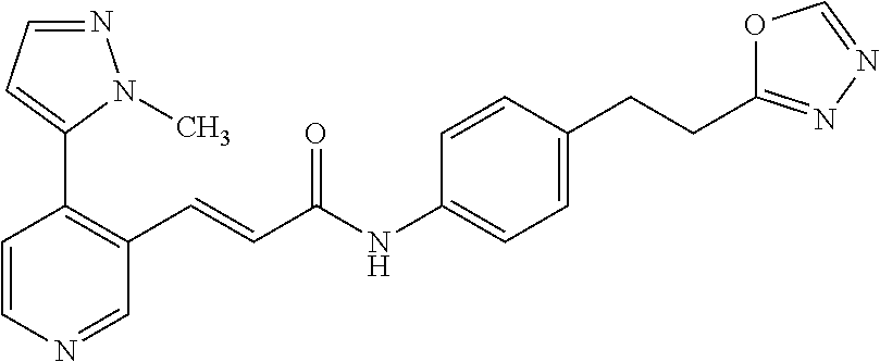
C1=CN=CC(C=CC(NC2=CC=C(CCC3=NN=CO3)C=C2)=O)=C1C1=CC=NN1C
